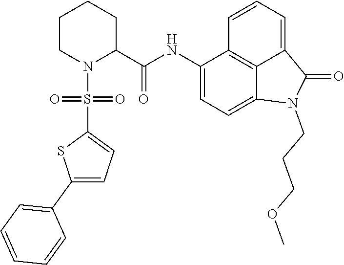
C1(NC(=O)C2N(S(C3=CC=C(C4=CC=CC=C4)S3)(=O)=O)CCCC2)=CC=C2C3=C1C=CC=C3C(=O)N2CCCOC
